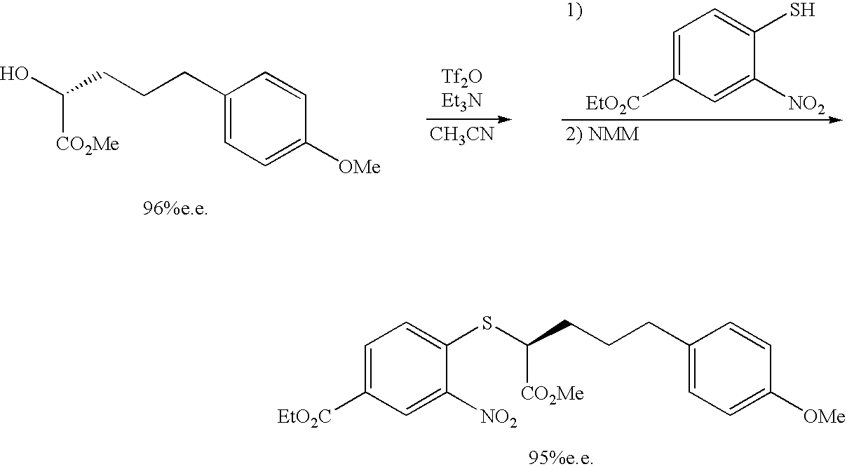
C1(CCCC(SC2=CC=C([EtO2C])C=C2[NO2])[CO2Me])=CC=C([OMe])C=C1.[CH3CN].C1(CCCC(O)[CO2Me])=CC=C([OMe])C=C1.C1=C([EtO2C])C=C([NO2])C(S)=C1
